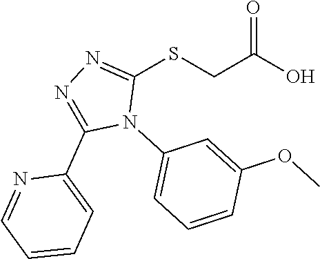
OC(CSC1=NN=C(C2=CC=CC=N2)N1C1=CC=CC(OC)=C1)=O
